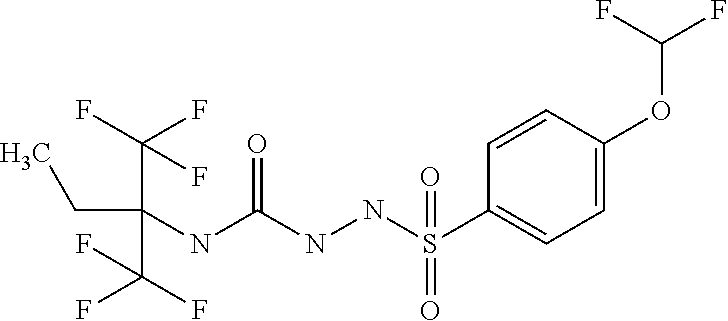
CCC(C(F)(F)F)(NC(NNS(C1=CC=C(OC(F)F)C=C1)(=O)=O)=O)C(F)(F)F
